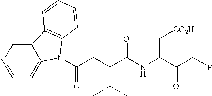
C12=CN=CC=C1N(C(=O)CC(C(C)C)C(NC(C[CO2H])C(CF)=O)=O)C1=C2C=CC=C1
